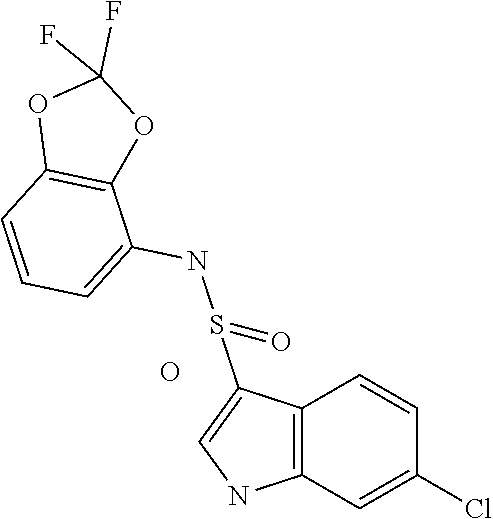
C12=C(C(NS(C3=CNC4=C3C=CC(Cl)=C4)=O)=CC=C1)OC(F)(F)O2.O
